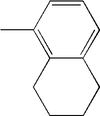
C1(C)=C2C(=CC=C1)CCCC2
